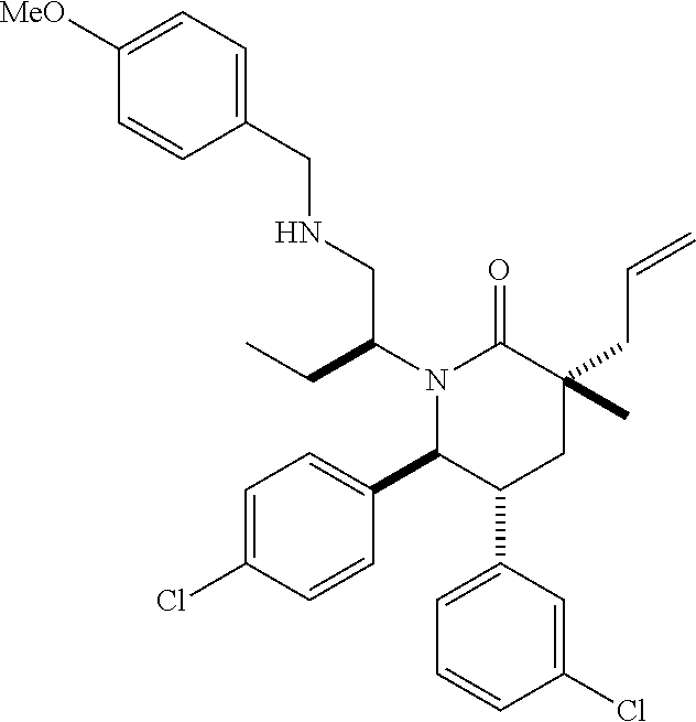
N(CC(N1C(C2=CC=C(Cl)C=C2)C(C2=CC=CC(Cl)=C2)CC(CC=C)(C)C1=O)CC)CC1=CC=C([MeO])C=C1
